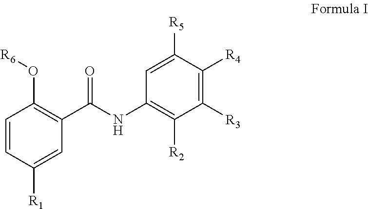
C1=CC([R1])=CC(C(NC2=C([R2])C([R3])=C([R4])C([R5])=C2)=O)=C1O[R6]
